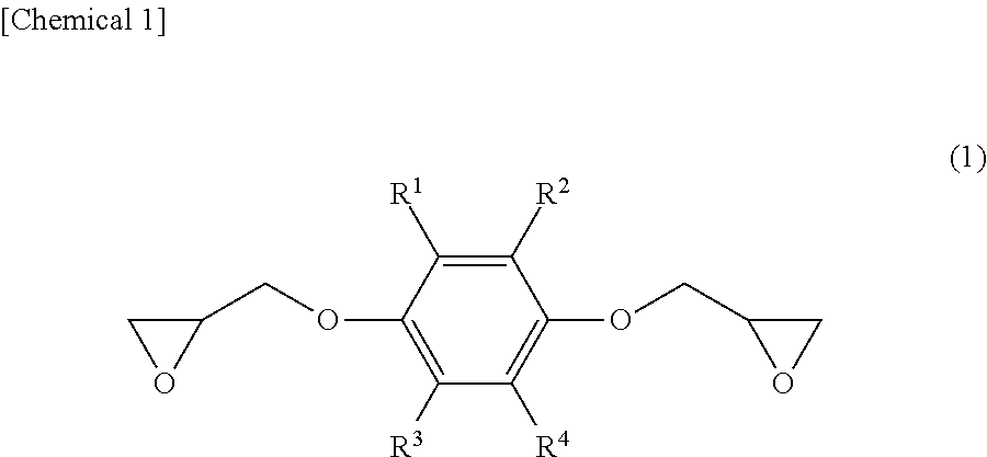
C1(COC2=C([R3])C([R4])=C(OCC3CO3)C([R2])=C2[R1])CO1
